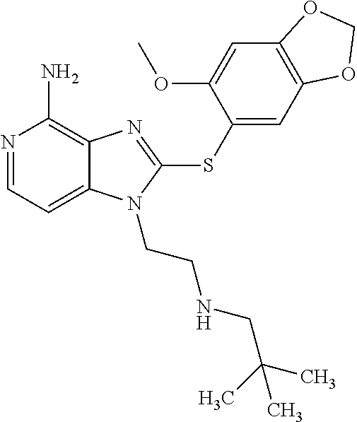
N1=CC=C2C(=C1N)N=C(SC1=CC3=C(C=C1OC)OCO3)N2CCNCC(C)(C)C
